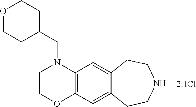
C1COC2=C(N1CC1CCOCC1)C=C1C(=C2)CCNCC1.[2HCl]
